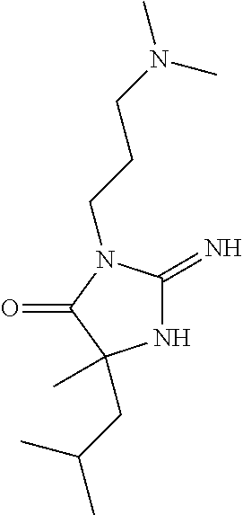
N1C(=N)N(CCCN(C)C)C(=O)C1(C)CC(C)C
